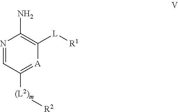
N1=CC([(L2)m][R2])=[A]C([L][R1])=C1N
